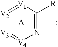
[V2]1=[V1]C([R])=N[V4]=[V3]1
